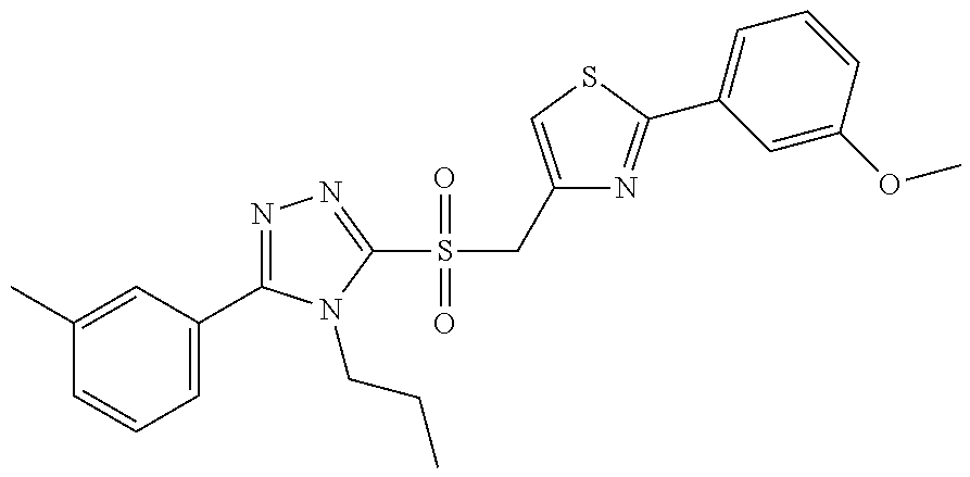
N1=C(C2=CC=CC(C)=C2)N(CCC)C(S(CC2=CSC(C3=CC=CC(OC)=C3)=N2)(=O)=O)=N1
